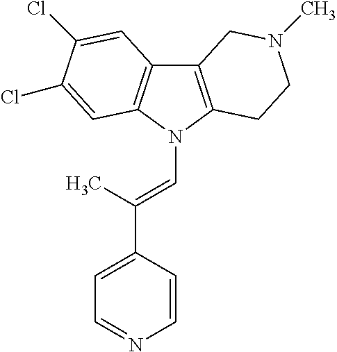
C12=C(N(C=C(C3=CC=NC=C3)C)C3=C1C=C(Cl)C(Cl)=C3)CCN(C)C2
